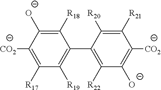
[R17]C1=C([CO2])C([O-])=C([R18])C(C2=C([R22])C([O-])=C([CO2])C([R21])=C2[R20])=C1[R19]
